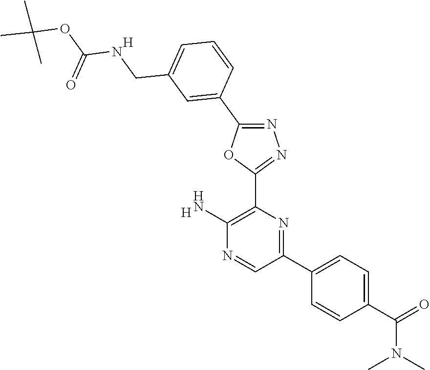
[H].C1(N)=C(C2=NN=C(C3=CC(CNC(OC(C)(C)C)=O)=CC=C3)O2)N=C(C2=CC=C(C(=O)N(C)C)C=C2)C=N1.[H]
